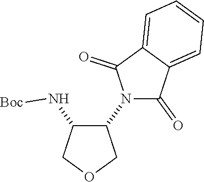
C1(N[Boc])C(N2C(=O)C3=CC=CC=C3C2=O)COC1
